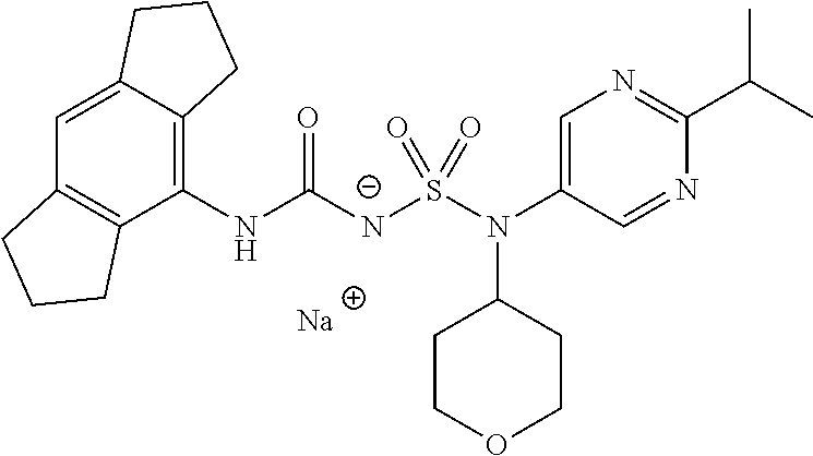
C12=CC3=C(C(NC([N-]S(N(C4=CN=C(C(C)C)N=C4)C4CCOCC4)(=O)=O)=O)=C1CCC2)CCC3.[Na]
